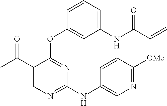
N(C1=NC=C(C(C)=O)C(OC2=CC([NH]C(C=C)=O)=CC=C2)=N1)C1=CN=C([OMe])C=C1
